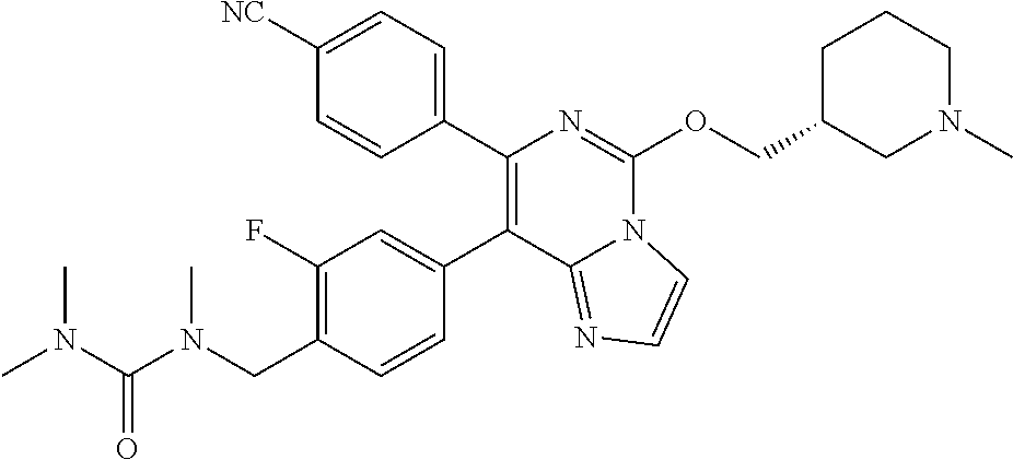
C1(CN(C)C(N(C)C)=O)=C(F)C=C(C2=C(C3=CC=C([NC])C=C3)N=C(OCC3CN(C)CCC3)N3C2=NC=C3)C=C1
